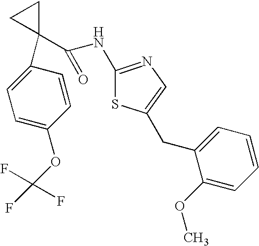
C1(NC(C2(C3=CC=C(OC(F)(F)F)C=C3)CC2)=O)=NC=C(CC2=CC=CC=C2OC)S1
